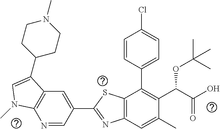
N1=CC(C2=NC3=C(S2)C(C2=CC=C(Cl)C=C2)=C(C(C(O)=O)OC(C)(C)C)C(C)=C3)=CC2=C1N(C)C=C2C1CCN(C)CC1
